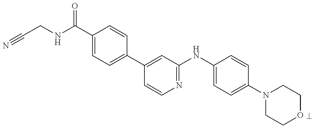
C1(C(NCC#N)=O)=CC=C(C2=CC(NC3=CC=C(N4CCOCC4)C=C3)=NC=C2)C=C1
